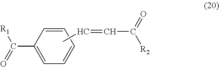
C1=CC(C(=O)[R1])=CC=C1.CC=CC([R2])=O
